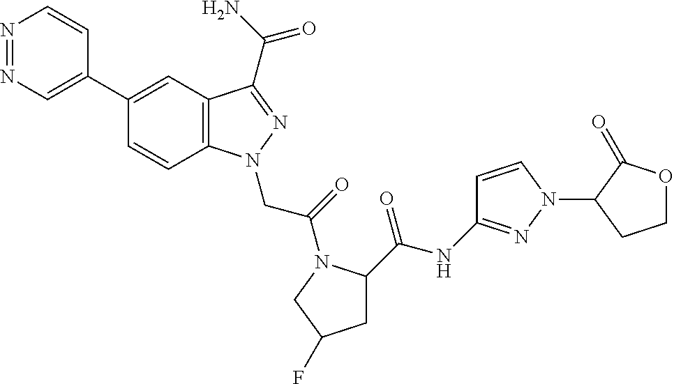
C1(C2=CN=NC=C2)=CC2=C(C=C1)N(CC(=O)N1C(C(=O)NC3=NN(C4CCOC4=O)C=C3)CC(F)C1)N=C2C(N)=O
